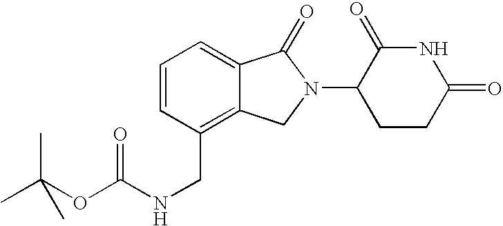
C1=CC(CNC(=O)OC(C)(C)C)=C2C(=C1)C(=O)N(C1CCC(=O)NC1=O)C2
